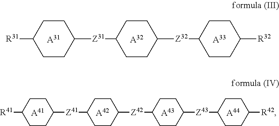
[A41].C1CC([Z41]C2CCC([Z42]C3CCC([Z43]C4CCC([R42])CC4)CC3)CC2)CCC1[R41].[A42].[A43].[A44].[A31].C1CC([Z31]C2CCC([Z32]C3CCC([R32])CC3)CC2)CCC1[R31].[A32].[A33]
